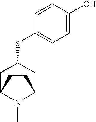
C1C2N(C)C(CC1SC1=CC=C(O)C=C1)C=C2
